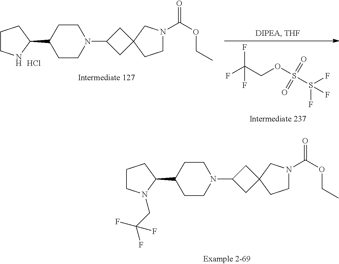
C1CN(C2CC3(C2)CCN(C(=O)OCC)C3)CCC1C1CCCN1.Cl.FC(COS(S(F)(F)F)(=O)=O)(F)F.C1CN(C2CC3(C2)CCN(C(=O)OCC)C3)CCC1C1CCCN1CC(F)(F)F
